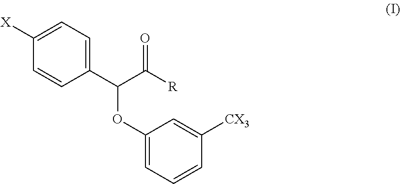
C(C([R])=O)(C1=CC=C([X])C=C1)OC1=CC=CC([CX3])=C1
